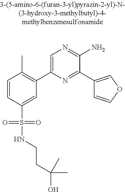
C1=CC(S(=O)(=O)NCCC(O)(C)C)=CC(C2=CN=C(N)C(C3=COC=C3)=N2)=C1C
